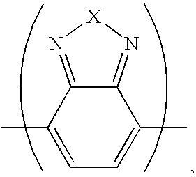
C1(C)=CC=C(C)C2=N[X]N=C12
